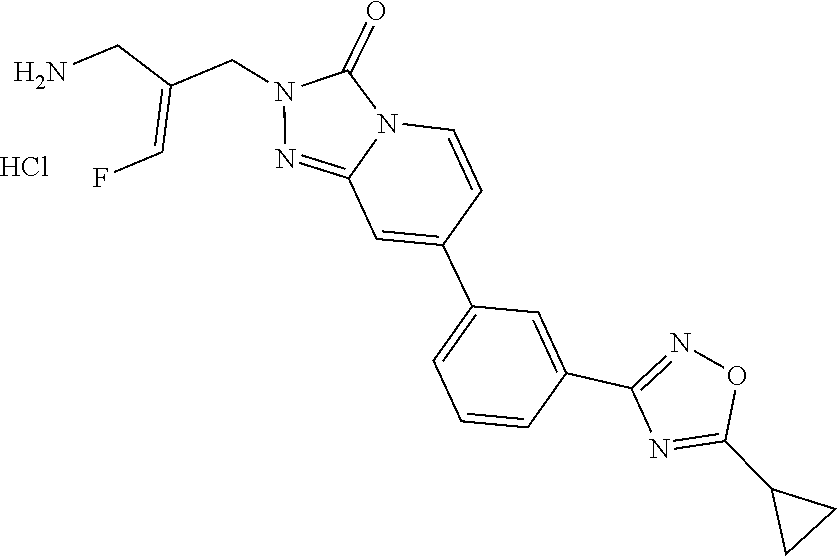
C1(C2=CC(C3=CC4=NN(CC(=CF)CN)C(=O)N4C=C3)=CC=C2)=NOC(C2CC2)=N1.Cl
